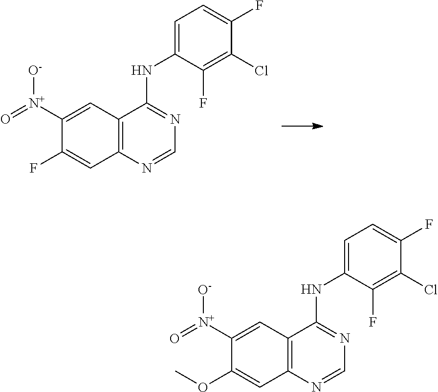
C12=C(C=C([N+]([O-])=O)C(F)=C1)C(NC1=CC=C(F)C(Cl)=C1F)=NC=N2.C12=C(C=C([N+]([O-])=O)C(OC)=C1)C(NC1=CC=C(F)C(Cl)=C1F)=NC=N2
